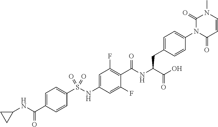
C1=CC(=O)N(C2=CC=C(CC(C(=O)O)NC(=O)C3=C(F)C=C(NS(C4=CC=C(C(NC5CC5)=O)C=C4)(=O)=O)C=C3F)C=C2)C(=O)N1C
